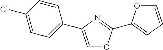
C1=CC(Cl)=CC=C1C1=COC(C2=CC=CO2)=N1
